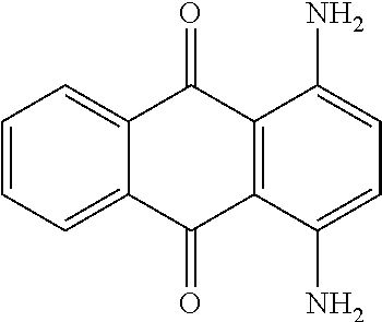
C1=CC=C2C(=C1)C(=O)C1=C(C2=O)C(N)=CC=C1N
